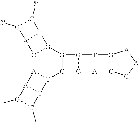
C12[A]3[T](C4[G]([G]1[T]1[A]2[G]([3])C1[5])[G]1C4[A]C2[G]([T]1)[A][A][G]2)[T]1[A]3[G](C)C1C
